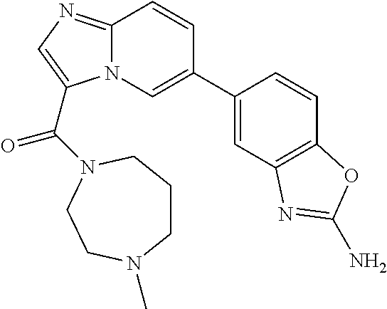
C12=NC=C(C(=O)N3CCCN(C)CC3)N1C=C(C1=CC3=C(C=C1)OC(N)=N3)C=C2
